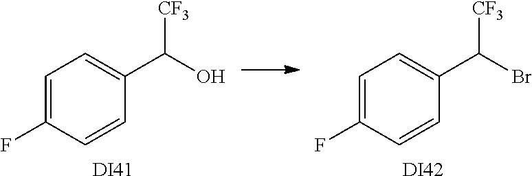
C1(F)=CC=C(C(O)[CF3])C=C1.C1(F)=CC=C(C(Br)[CF3])C=C1.[DI41].[DI42]
